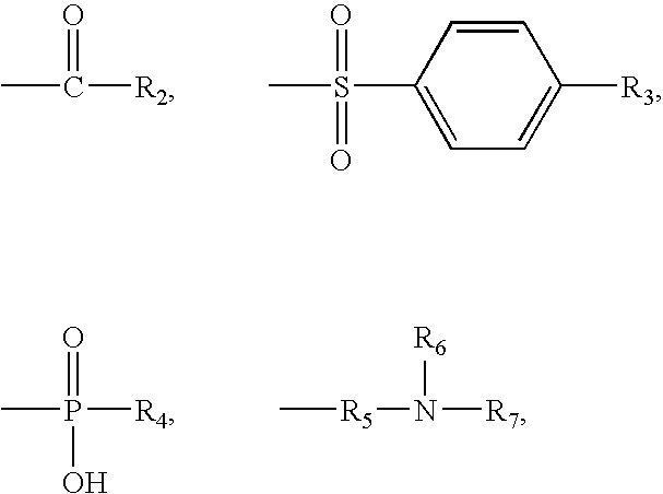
CC(=O)[R2].CS(=O)(=O)C1=CC=C([R3])C=C1.CP(=O)([R4])O.C[R5]N([R6])[R7]
